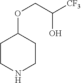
C1CNCCC1OCC([CF3])O
